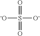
[-O]S([O-])(=O)=O
